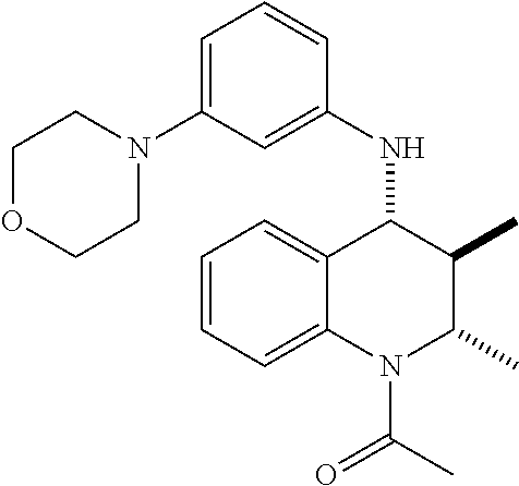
C12=CC=CC=C1C(NC1=CC(N3CCOCC3)=CC=C1)C(C)C(C)N2C(=O)C
